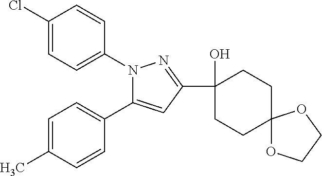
C1(Cl)=CC=C(N2C(C3=CC=C(C)C=C3)=CC(C3(O)CCC4(CC3)OCCO4)=N2)C=C1
